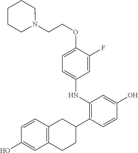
C1=C(F)C(OCCN2CCCCC2)=CC=C1NC1=C(C2CC3=C(CC2)C=C(O)C=C3)C=CC(O)=C1
